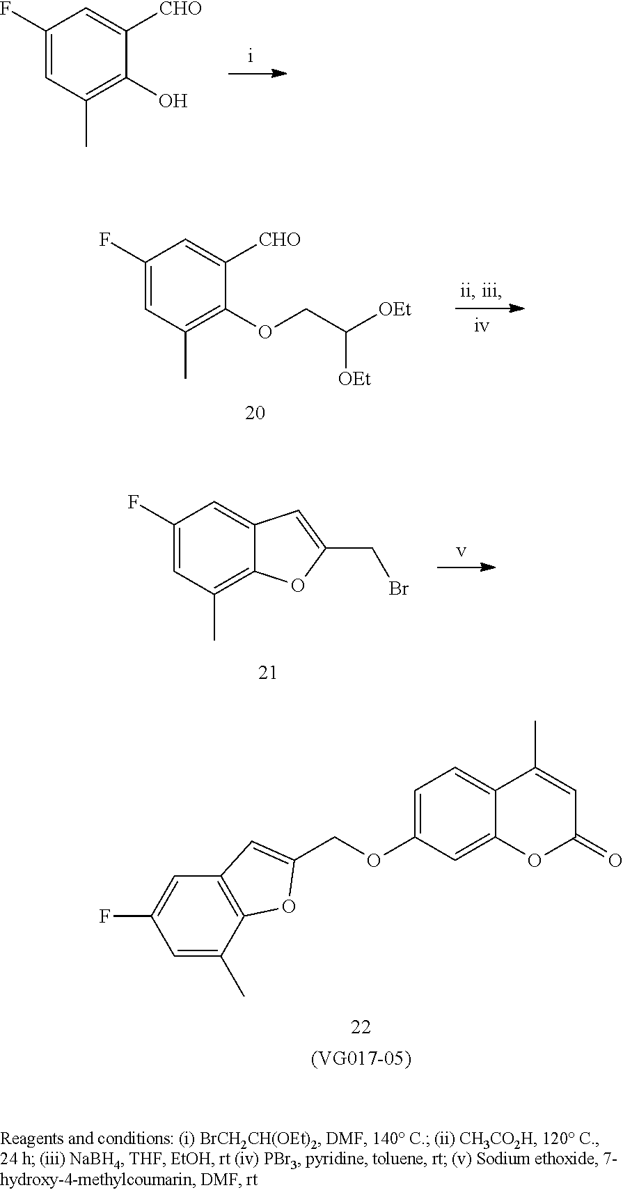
C1(F)=CC(C)=C(O)C([CHO])=C1.C1(F)=CC(C)=C(OCC([OEt])[OEt])C([CHO])=C1.C1(F)=CC(C)=C2C(=C1)C=C(CBr)O2.C12=C(C(C)=CC(F)=C1)OC(COC1=CC=C3C(=C1)OC(=O)C=C3C)=C2
